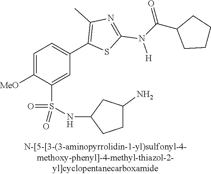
C1=C([MeO])C(S(NC2CCC(N)C2)(=O)=O)=CC(C2=C(C)N=C(N(C(C3CCCC3)=O)[H])S2)=C1
